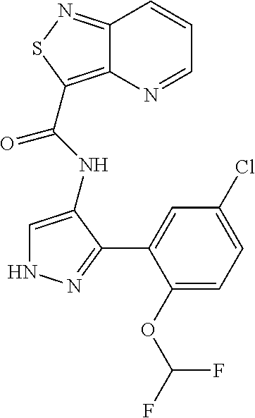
C12=NSC(C(NC3=CNN=C3C3=CC(Cl)=CC=C3OC(F)F)=O)=C1N=CC=C2
